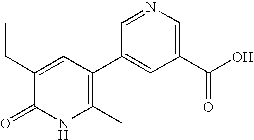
C1(CC)=CC(C2=CC(C(=O)O)=CN=C2)=C(C)NC1=O
